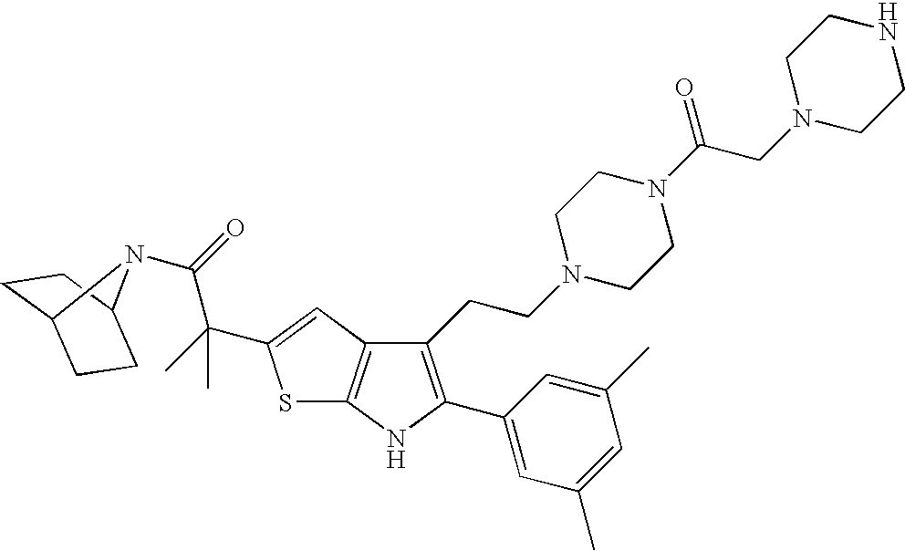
C1(CCN2CCN(C(CN3CCNCC3)=O)CC2)=C(C2=CC(C)=CC(C)=C2)NC2=C1C=C(C(C)(C(=O)N1C3CCC1CC3)C)S2
